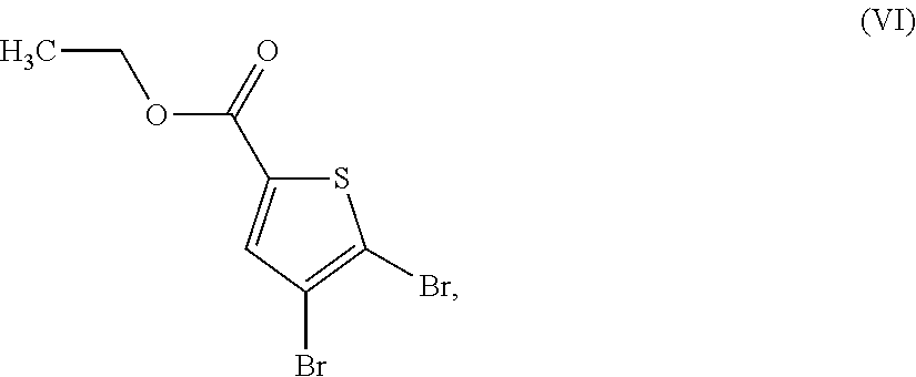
O(C(C1=CC(Br)=C(Br)S1)=O)CC
